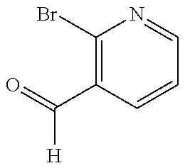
C1(Br)=C(C(=O)[H])C=CC=N1
